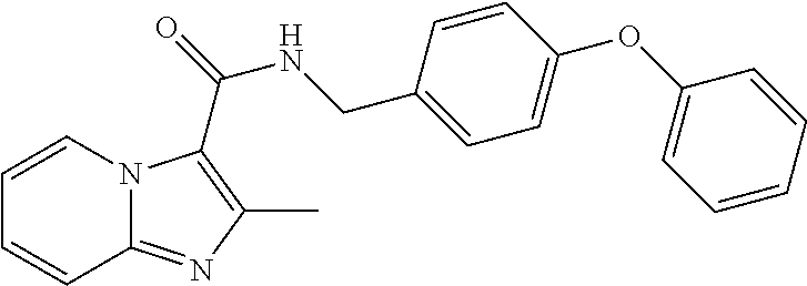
C1=CN2C(=NC(C)=C2C(=O)NCC2=CC=C(OC3=CC=CC=C3)C=C2)C=C1
